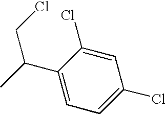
C1(Cl)=CC=C(C(C)CCl)C(Cl)=C1
